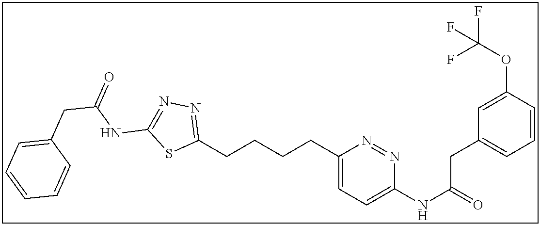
C1(CCCCC2=NN=C(NC(CC3=CC=CC=C3)=O)S2)=CC=C(NC(=O)CC2=CC=CC(OC(F)(F)F)=C2)N=N1
